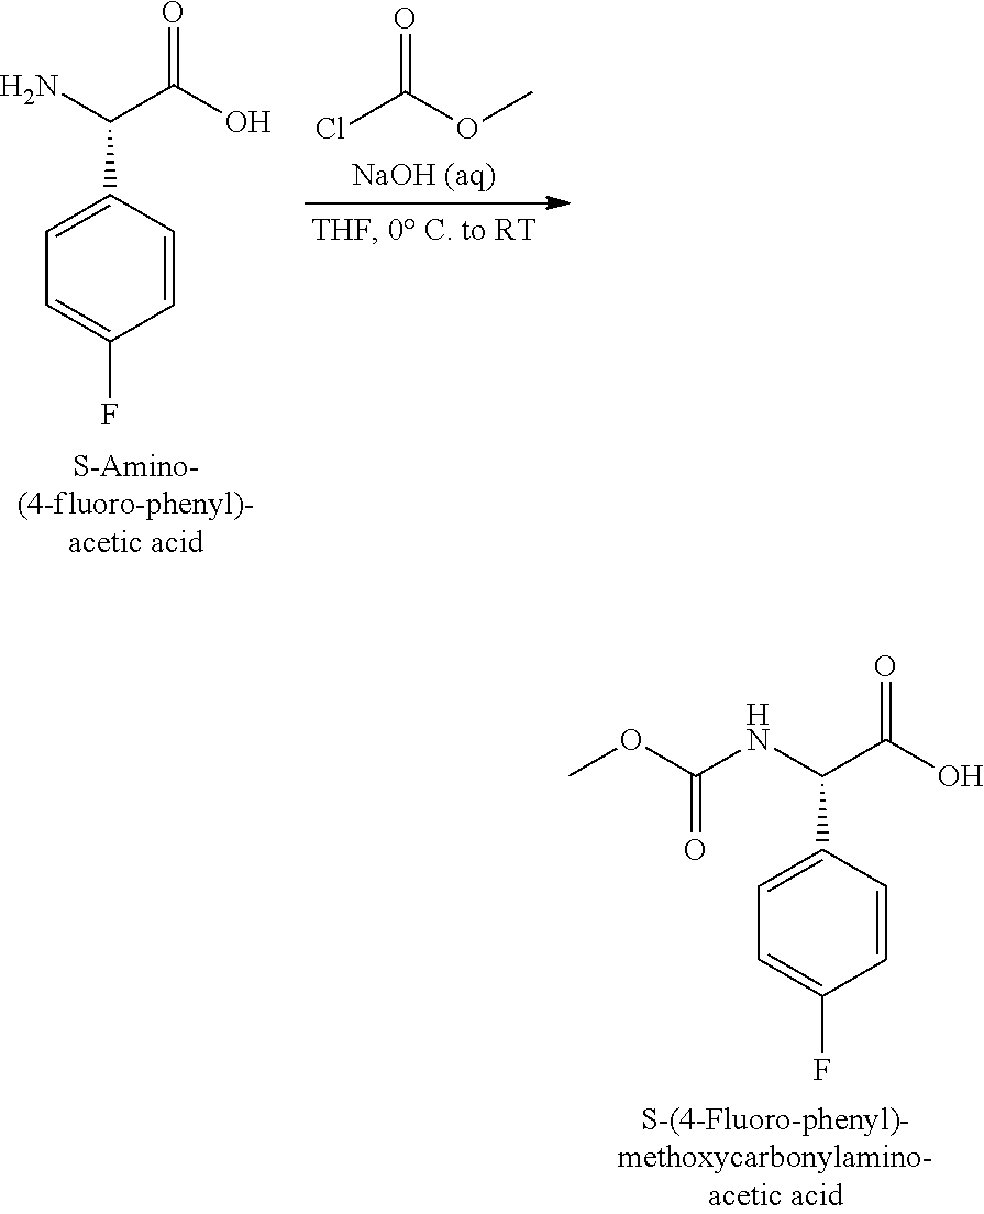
C1=CC(C(N)C(O)=O)=CC=C1F.ClC(=O)OC.C1=CC(C(NC(OC)=O)C(O)=O)=CC=C1F
